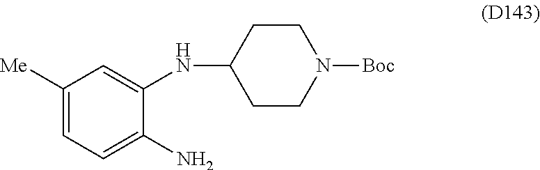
C1([Me])=CC=C(N)C(NC2CCN([Boc])CC2)=C1
